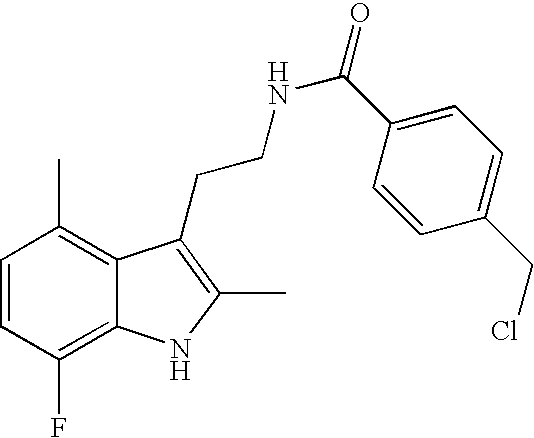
C1=CC(F)=C2C(=C1C)C(CCNC(=O)C1=CC=C(CCl)C=C1)=C(C)N2
